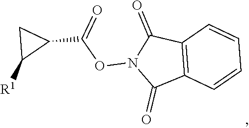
C12=C(C(=O)N(OC(C3CC3[R1])=O)C1=O)C=CC=C2
